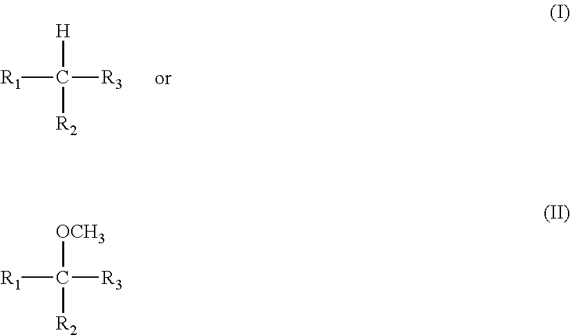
[R1]C([R3])([H])[R2].[R1]C([R3])([OCH3])[R2]
